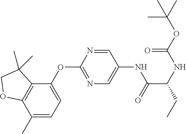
C1=NC(OC2=CC=C(C)C3=C2C(C)(C)CO3)=NC=C1NC(=O)C(CC)NC(=O)OC(C)(C)C
